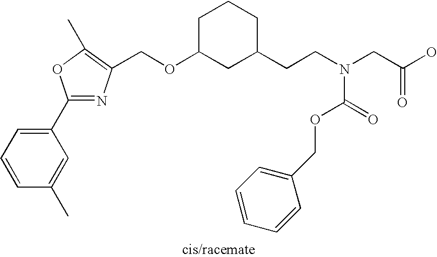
C1=CC=C(C2=NC(COC3CC(CCN(CC(O)=O)C(=O)OCC4=CC=CC=C4)CCC3)=C(C)O2)C=C1C
